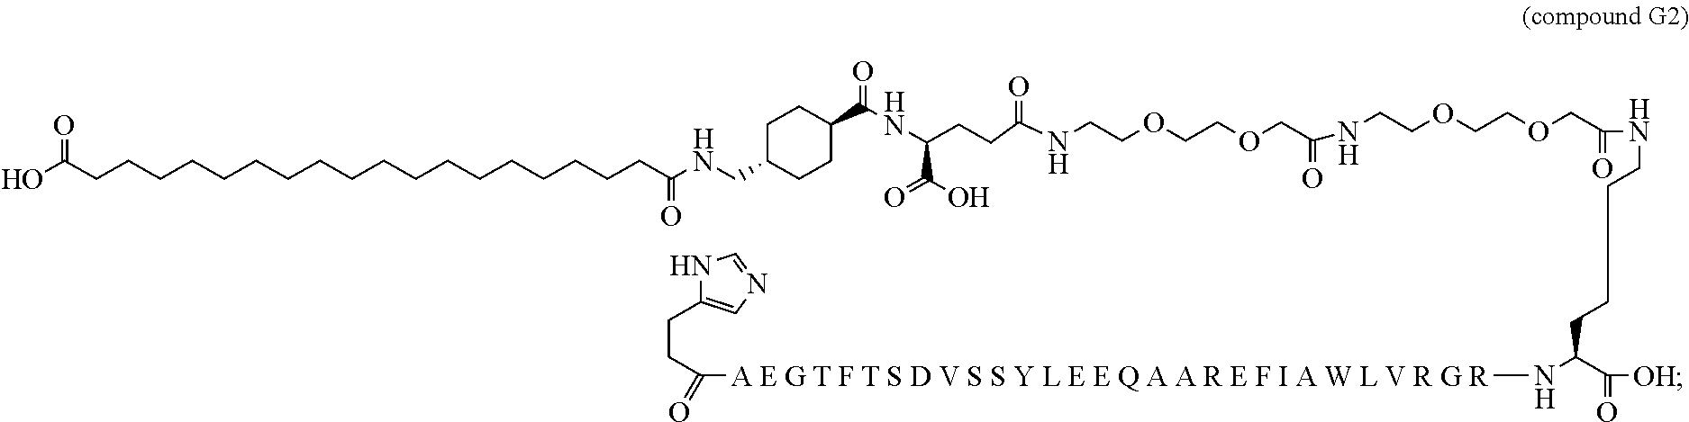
N1C(CCC([A E G T F T S D V S S Y L E E Q A A R E F I A W L V R G R]NC(C([OH])=O)CCCCNC(COCCOCCNC(COCCOCCNC(CCC(NC(C2CCC(CNC(CCCCCCCCCCCCCCCCCCC(O)=O)=O)CC2)=O)C(O)=O)=O)=O)=O)=O)=CN=C1
